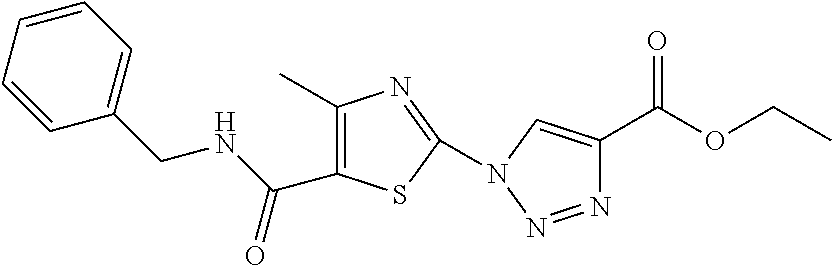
C1=CC=C(CNC(=O)C2=C(C)N=C(N3C=C(C(OCC)=O)N=N3)S2)C=C1
